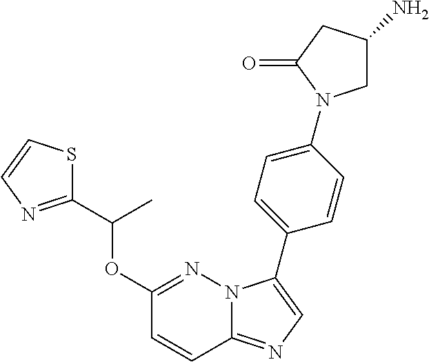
C1(C(OC2=NN3C(=NC=C3C3=CC=C(N4CC(N)CC4=O)C=C3)C=C2)C)=NC=CS1
